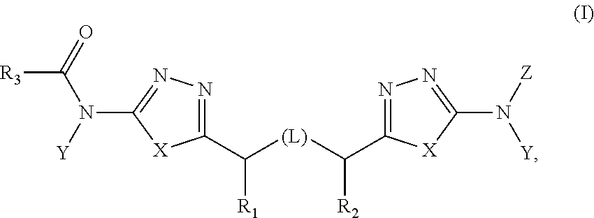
[R3]C(N([Y])C1=NN=C(C([(L)]C([R2])C2=NN=C(N([Z])[Y])[X]2)[R1])[X]1)=O
